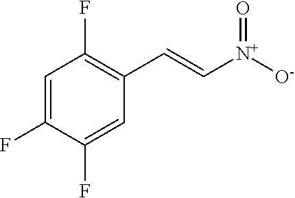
C1=C(F)C(F)=CC(C=C[N+]([O-])=O)=C1F
